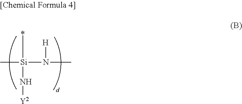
C[Si](*)(N[Y2])N([H])C
